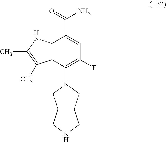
C12=C(C(N3CC4C(C3)CNC4)=C(F)C=C1C(=O)N)C(C)=C(C)N2
